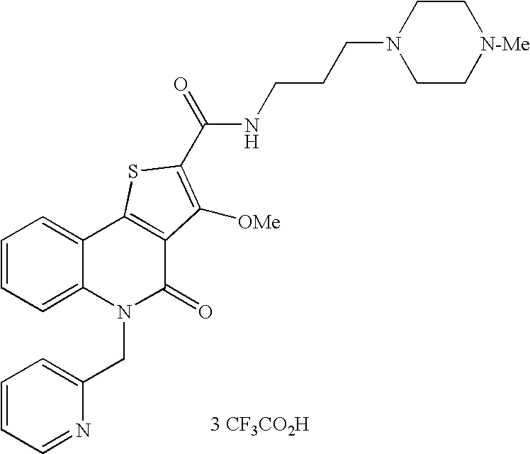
[3 CF3CO2H].C(CCNC(=O)C1=C([OMe])C2=C(C3=CC=CC=C3N(CC3=CC=CC=N3)C2=O)S1)N1CC[N-Me]CC1
